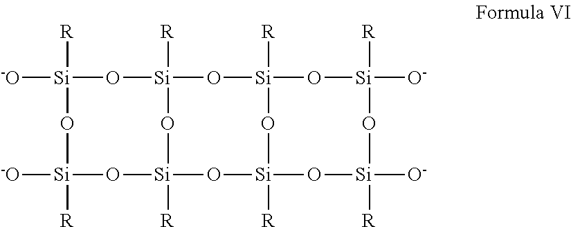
[-O][Si]1([R])O[Si]2([R])O[Si]3([R])O[Si]([R])(O[Si]([R])(O2)O[Si]([-O])([R])O1)O[Si]([O-])([R])O[Si]([O-])([R])O3
